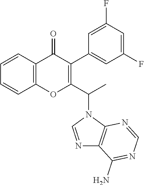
C1=CC2=C(C=C1)C(=O)C(C1=CC(F)=CC(F)=C1)=C(C(C)N1C3=C(N=C1)C(N)=NC=N3)O2
